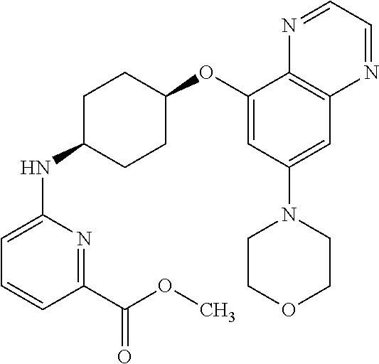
C1(NC2CCC(OC3=CC(N4CCOCC4)=CC4=C3N=CC=N4)CC2)=CC=CC(C(OC)=O)=N1
